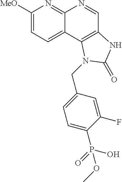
C1([MeO])=CC=C2C(=N1)N=CC1=C2N(CC2=CC=C(P(=O)(O)OC)C(F)=C2)C(=O)N1
